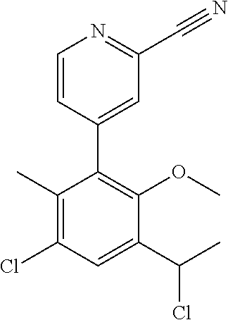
C1(C)=C(Cl)C=C(C(C)Cl)C(OC)=C1C1=CC(C#N)=NC=C1
